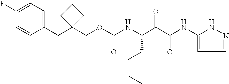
N(C(C(C(NC1=CC=NN1)=O)=O)CCCC)C(OCC1(CC2=CC=C(F)C=C2)CCC1)=O
